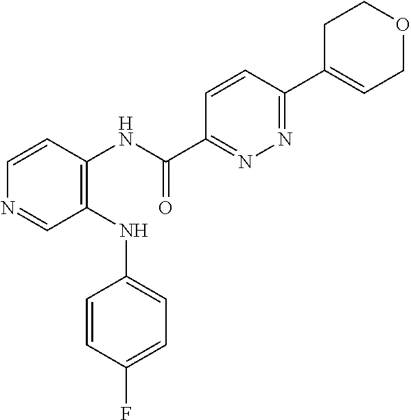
C1(NC2=CC=C(F)C=C2)=C(NC(C2=NN=C(C3=CCOCC3)C=C2)=O)C=CN=C1
